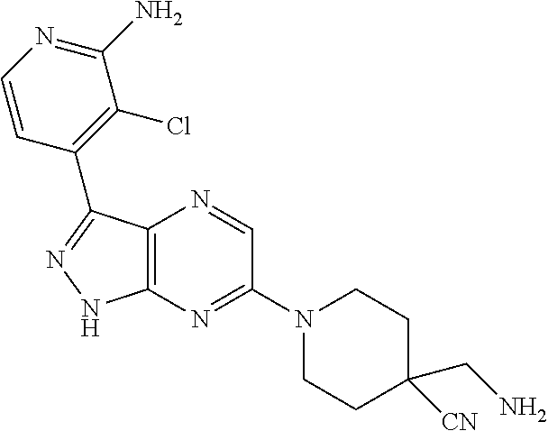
C12=C(N=C(N3CCC(CN)([CN])CC3)C=N1)NN=C2C1=C(Cl)C(N)=NC=C1
